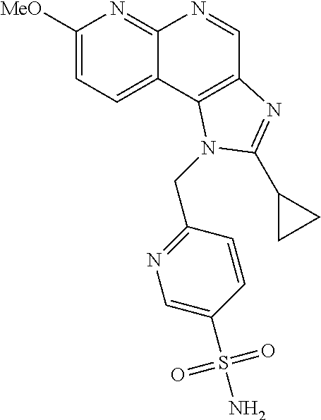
C1([MeO])=CC=C2C(=N1)N=CC1=C2N(CC2=NC=C(S(N)(=O)=O)C=C2)C(C2CC2)=N1
